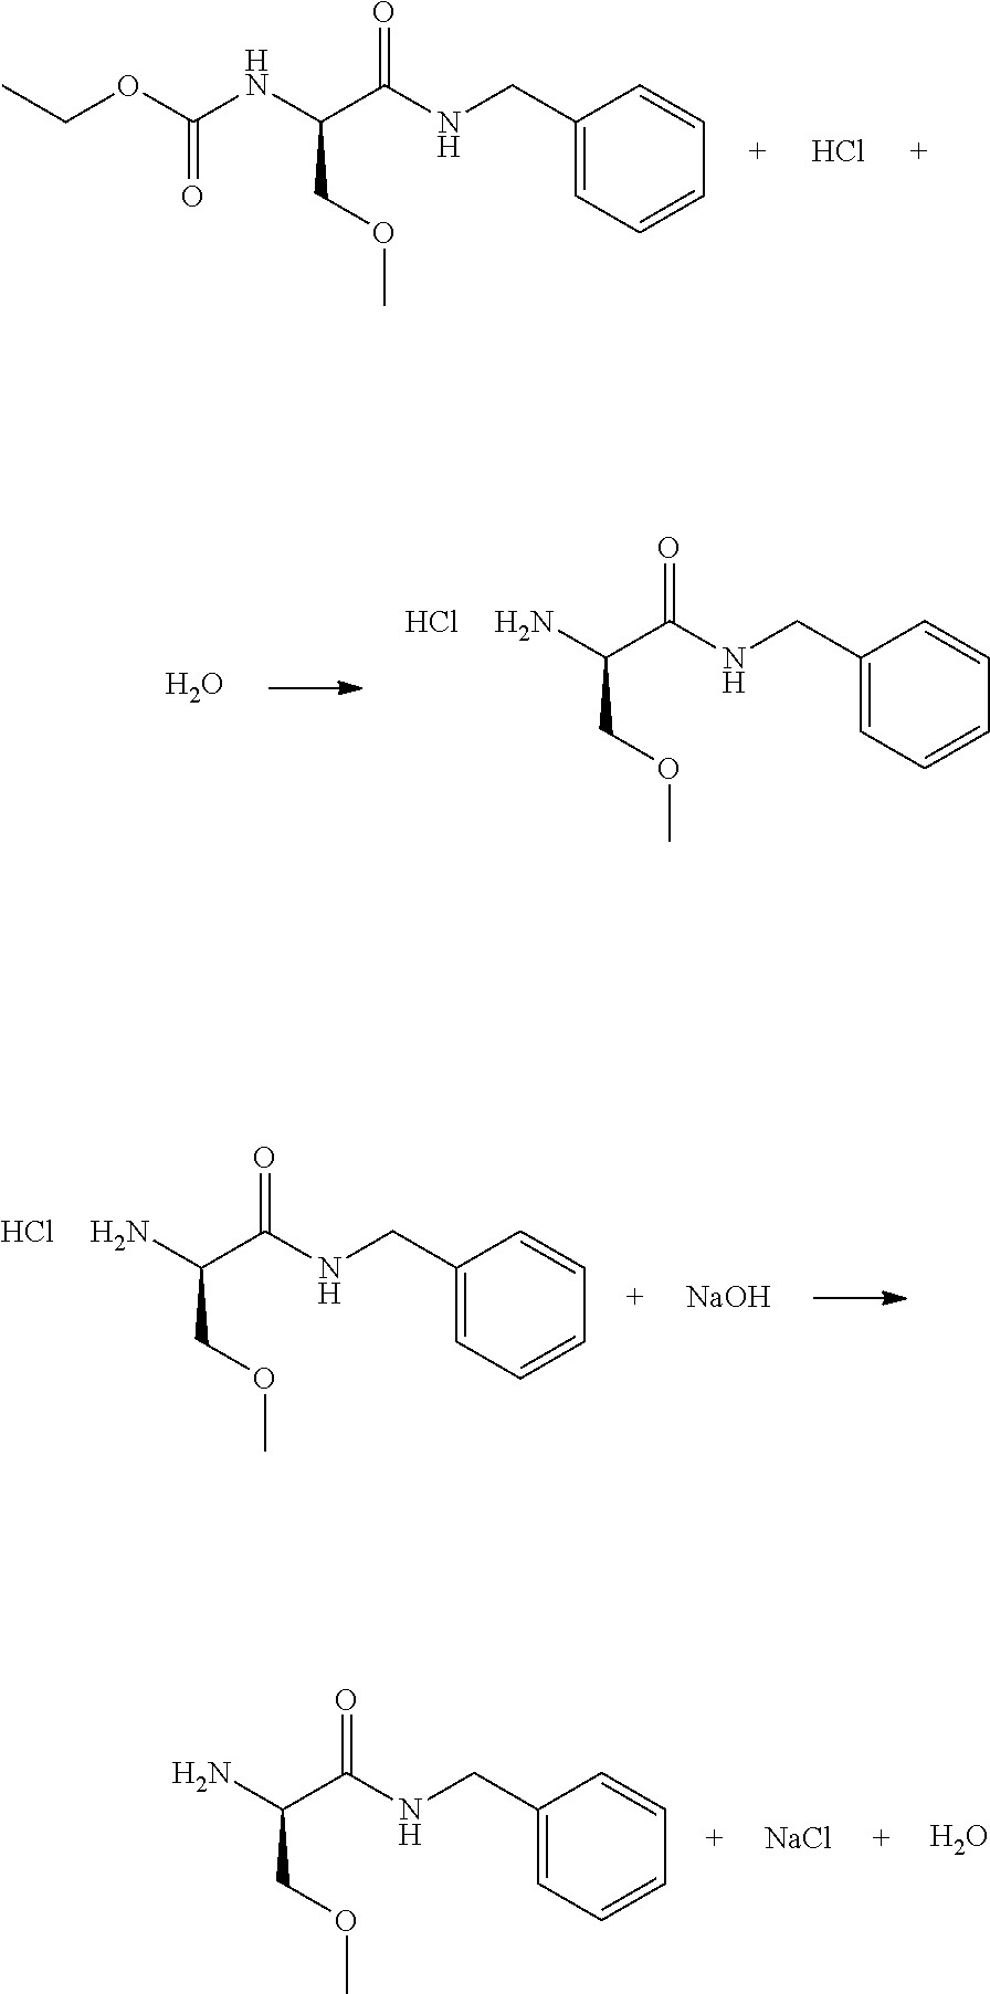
NC(C(NCC1=CC=CC=C1)=O)COC.Cl.[NaOH].CCOC(NC(C(NCC1=CC=CC=C1)=O)COC)=O.Cl.NC(C(NCC1=CC=CC=C1)=O)COC.Cl.O.NC(C(NCC1=CC=CC=C1)=O)COC.[NaCl].O
